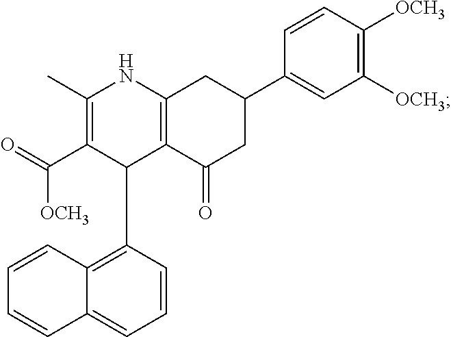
C1(C)=C(C([OCH3])=O)C(C2=C3C(=CC=C2)C=CC=C3)C2=C(N1)CC(C1=CC([OCH3])=C([OCH3])C=C1)CC2=O
